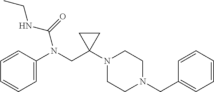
C1=CC(N(CC2(N3CCN(CC4=CC=CC=C4)CC3)CC2)C(NCC)=O)=CC=C1
